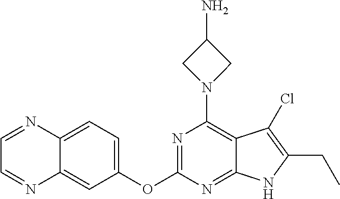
C12=CC=C(OC3=NC(N4CC(N)C4)=C4C(=N3)NC(CC)=C4Cl)C=C1N=CC=N2
